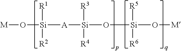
[M]O[Si]([R1])([R2])[A][Si]([R3])([R4])O[Si]([R5])([R6])O[M]
